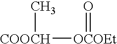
[COOCH]([OCOEt]=O)C
